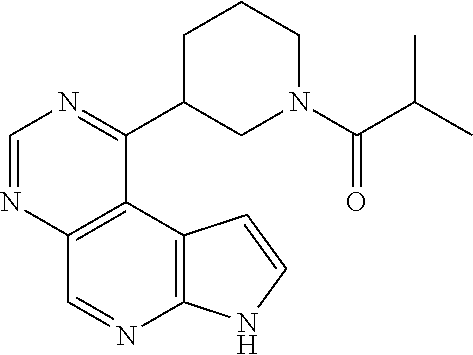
C1=NC2=C(C(C3CN(C(C(C)C)=O)CCC3)=N1)C1=C(N=C2)NC=C1
